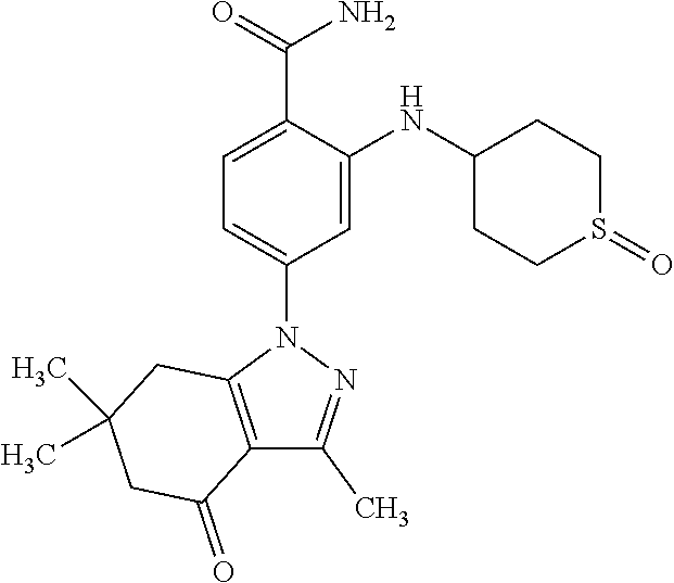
C12=C(N(C3=CC=C(C(=O)N)C(NC4CCS(=O)CC4)=C3)N=C1C)CC(C)(C)CC2=O
